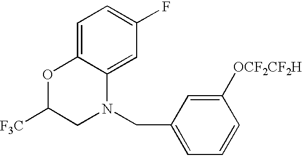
O1C([F3C])CN(CC2=CC=CC([OCF2CF2H])=C2)C2=CC(F)=CC=C12
